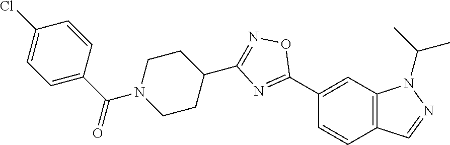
C1(C2=NC(C3CCN(C(C4=CC=C(Cl)C=C4)=O)CC3)=NO2)=CC2=C(C=C1)C=NN2C(C)C
